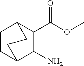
C1CC2C(N)C(C(OC)=O)C1CC2
